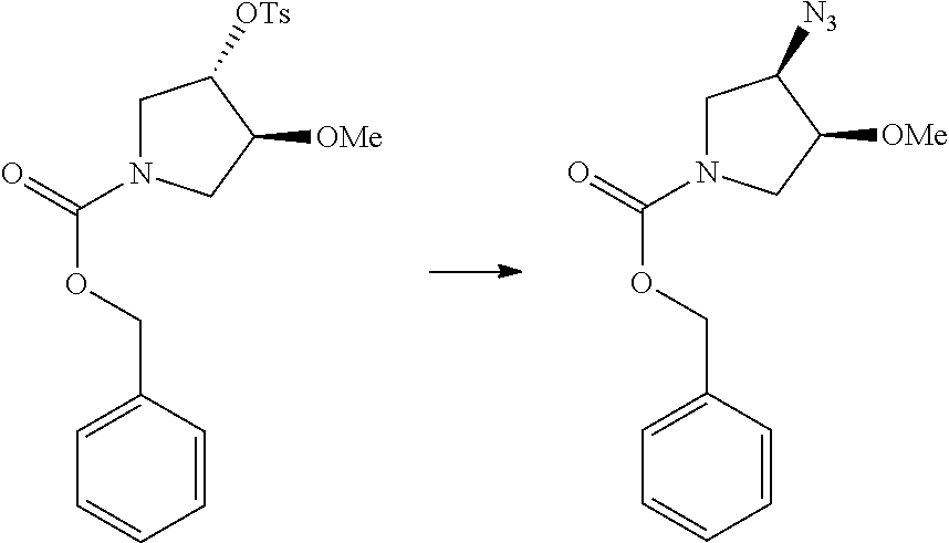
C1=CC=CC(COC(=O)N2CC([N3])C([OMe])C2)=C1.C1=CC=CC(COC(=O)N2CC([OTs])C([OMe])C2)=C1
